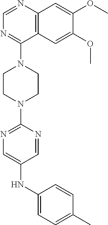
C12=C(N=CN=C1N1CCN(C3=NC=C(NC4=CC=C(C)C=C4)C=N3)CC1)C=C(OC)C(OC)=C2
